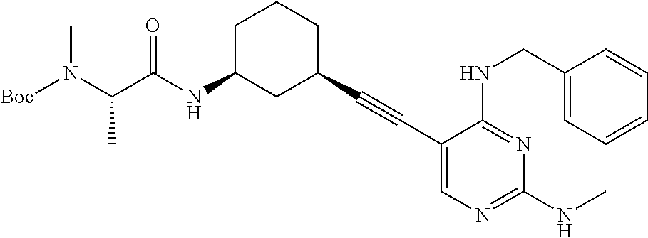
[Boc]N(C(C(NC1CC(C#CC2=CN=C(NC)N=C2NCC2=CC=CC=C2)CCC1)=O)C)C
